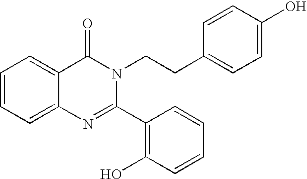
C1=CC=C2C(=C1)C(=O)N(CCC1=CC=C(O)C=C1)C(C1=C(O)C=CC=C1)=N2
